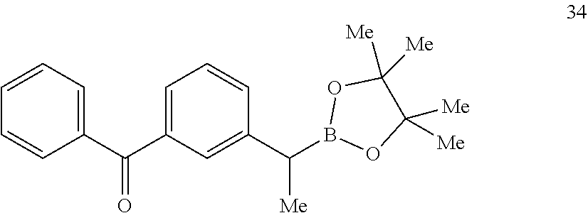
C1=CC=C(C(C2=CC=CC(C(B3OC([Me])([Me])C([Me])([Me])O3)[Me])=C2)=O)C=C1
